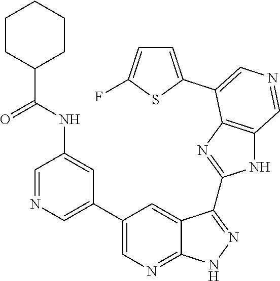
C1=NC=C(C2=CN=C3C(=C2)C(C2=NC4=C(N2)C=NC=C4C2=CC=C(F)S2)=NN3)C=C1NC(C1CCCCC1)=O
